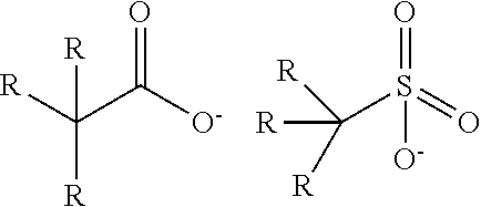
[R]C(C([O-])=O)([R])[R].[R]C(S(=O)(=O)[O-])([R])[R]
